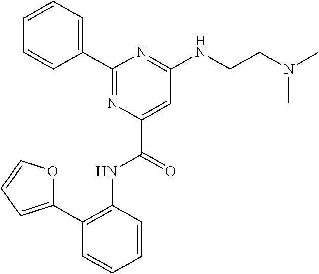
C1=CC=CC(C2=CC=CO2)=C1NC(C1=CC(NCCN(C)C)=NC(C2=CC=CC=C2)=N1)=O
